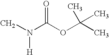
N(C(OC(C)(C)C)=O)(C)[H]
